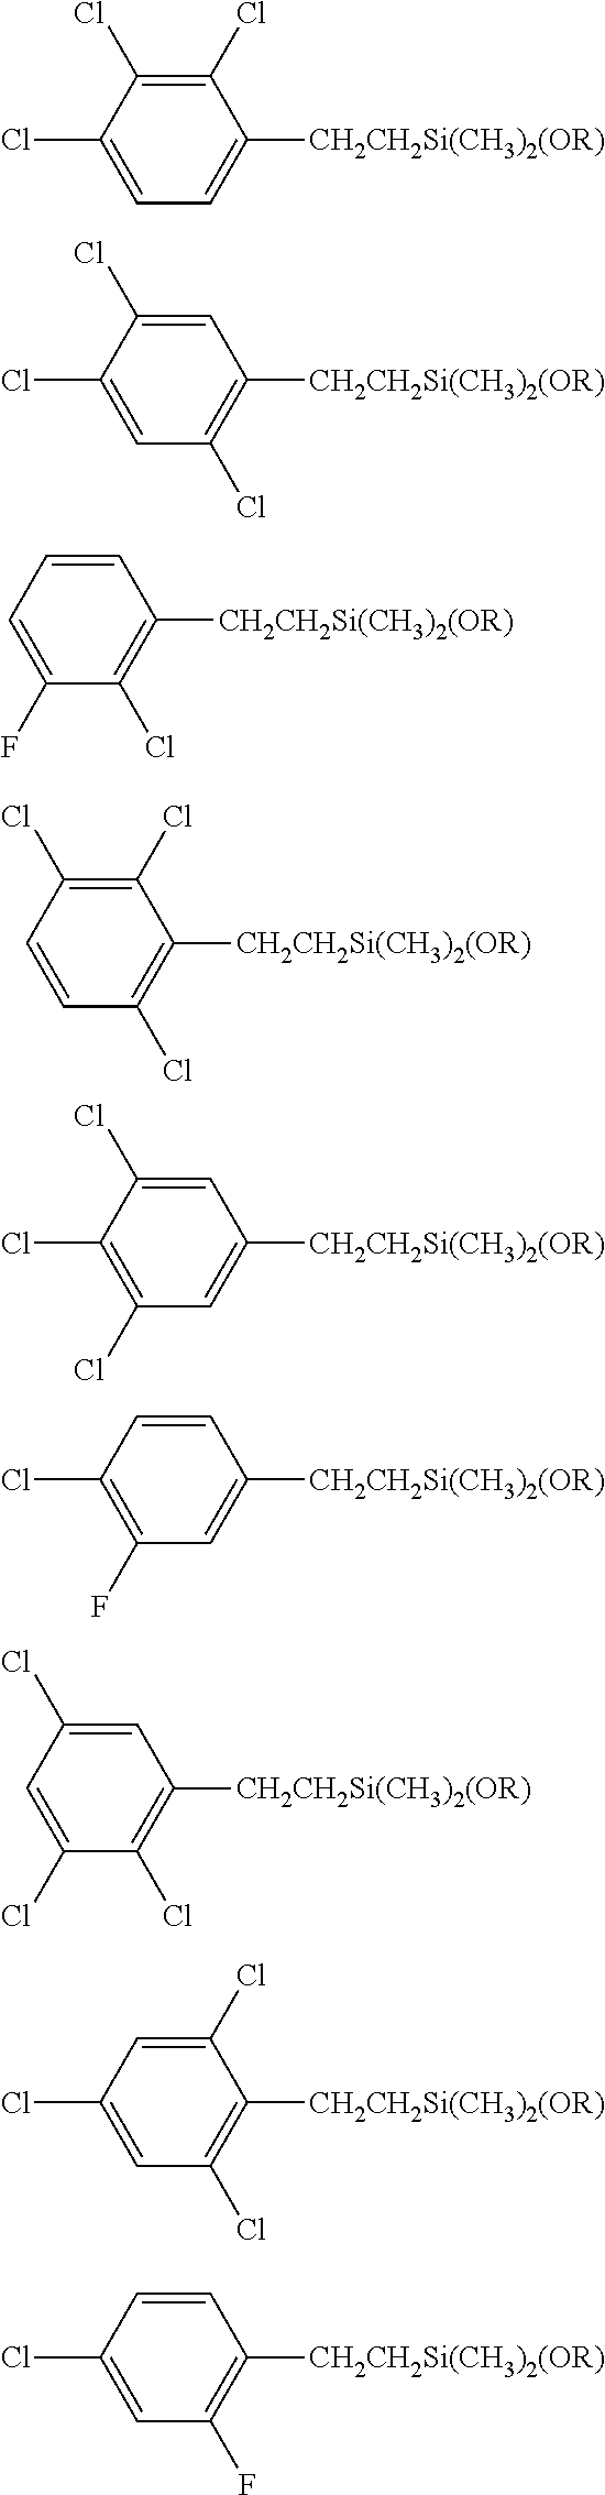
C1(Cl)=C(Cl)C(Cl)=CC=C1[CH2CH2Si(CH3)2(OR)].C1=C(Cl)C(Cl)=CC(Cl)=C1[CH2CH2Si(CH3)2(OR)].C1=CC=C(F)C(Cl)=C1[CH2CH2Si(CH3)2(OR)].C1(Cl)=C(Cl)C=CC(Cl)=C1[CH2CH2Si(CH3)2(OR)].C1=C(Cl)C(Cl)=C(Cl)C=C1[CH2CH2Si(CH3)2(OR)].C1=CC(Cl)=C(F)C=C1[CH2CH2Si(CH3)2(OR)].C1=C(Cl)C=C(Cl)C(Cl)=C1[CH2CH2Si(CH3)2(OR)].C1(Cl)=CC(Cl)=CC(Cl)=C1[CH2CH2Si(CH3)2(OR)].C1=CC(Cl)=CC(F)=C1[CH2CH2Si(CH3)2(OR)]
